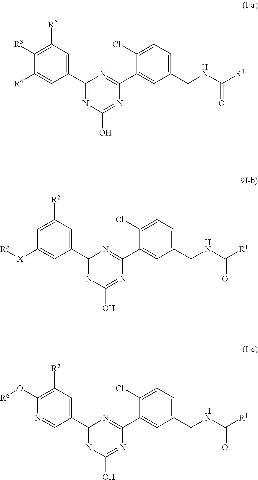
[R1]C(=O)NCC1=CC=C(Cl)C(C2=NC(C3=CC([R2])=C([R3])C([R4])=C3)=NC(O)=N2)=C1.[R1]C(=O)NCC1=CC=C(Cl)C(C2=NC(C3=CC([R2])=CC([X][R5])=C3)=NC(O)=N2)=C1.[R1]C(=O)NCC1=CC=C(Cl)C(C2=NC(C3=CC([R2])=C(O[R6])N=C3)=NC(O)=N2)=C1
